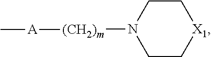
C1C[X1]CCN1[(CH2)m][A]C
